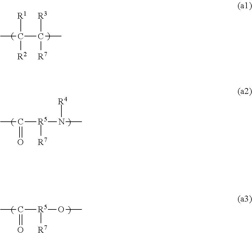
CC([R1])(C(C)([R3])[R7])[R2].CC(=O)[R5]([R7])N([R4])C.CC(=O)[R5]([R7])OC
